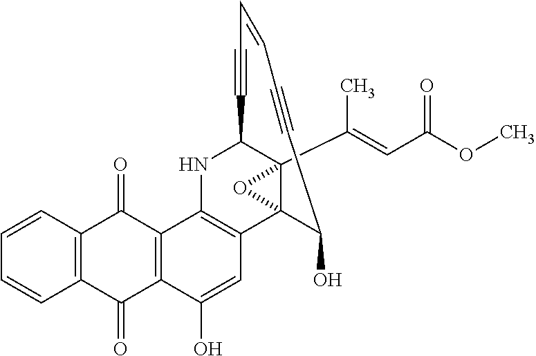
C12=C(C=CC=C1)C(=O)C1=C(C2=O)C(O)=CC2=C1NC1C3(C(C)=CC(OC)=O)C2(C(O)C#CC=CC#C1)O3
